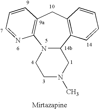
N12C(C3=C(CC4=C1N=CC=C4)C=CC=C3)CN(C)CC2
